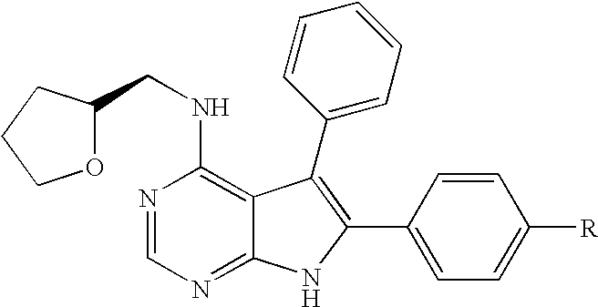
N1=CN=C2C(=C1NCC1OCCC1)C(C1=CC=CC=C1)=C(C1=CC=C([R])C=C1)N2
